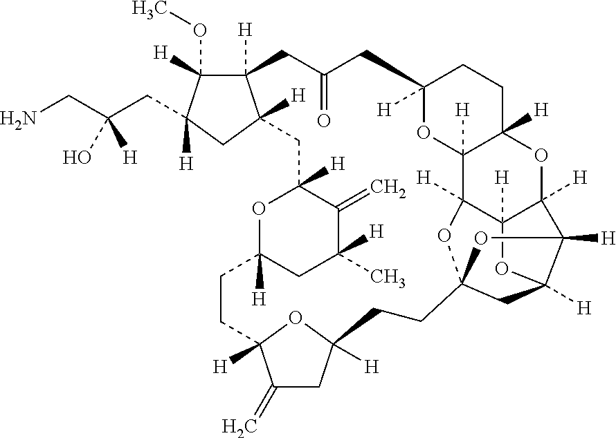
NCC(CC1([H])C([H])(OC)C2([H])C([H])(C1)CC1([H])OC([H])(CC(C)([H])C1=C)CCC1([H])C(=C)CC([H])(O1)CCC13OC4([H])C5([H])OC([H])(CC(=O)C2)CCC5([H])OC2([H])C4([H])OC([H])(C1)C2([H])O3)(O)[H]
